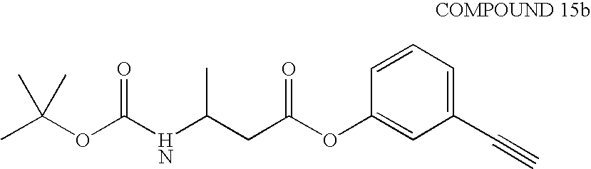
CC(OC(NC(CC(OC1=CC(C#C)=CC=C1)=O)C)=O)(C)C
